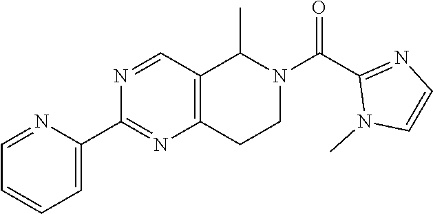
C1=NC(C2=NC3=C(C=N2)C(C)N(C(=O)C2=NC=CN2C)CC3)=CC=C1
